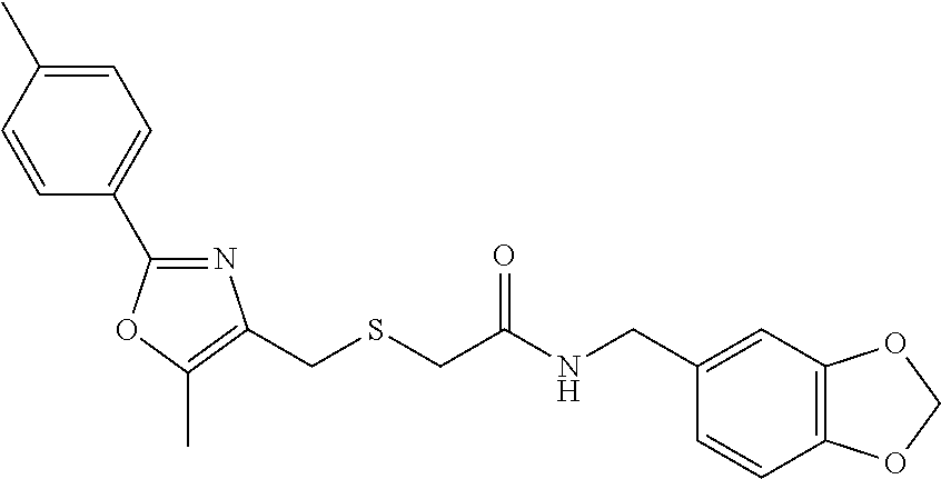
C1=CC(C)=CC=C1C1=NC(CSCC(=O)NCC2=CC3=C(C=C2)OCO3)=C(C)O1
